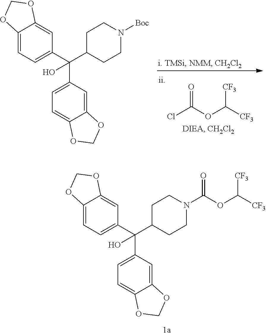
ClC(OC([CF3])[CF3])=O.C12=CC=C(C(C3=CC=C4C(=C3)OCO4)(O)C3CCN([Boc])CC3)C=C1OCO2.C12=CC=C(C(C3=CC=C4C(=C3)OCO4)(O)C3CCN(C(OC([CF3])[CF3])=O)CC3)C=C1OCO2
